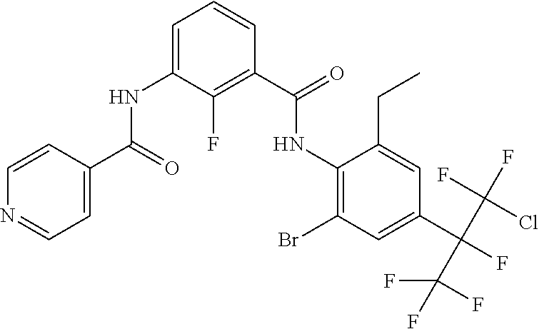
C1=CC(C(NC2=CC=CC(C(NC3=C(Br)C=C(C(F)(C(F)(Cl)F)C(F)(F)F)C=C3CC)=O)=C2F)=O)=CC=N1
